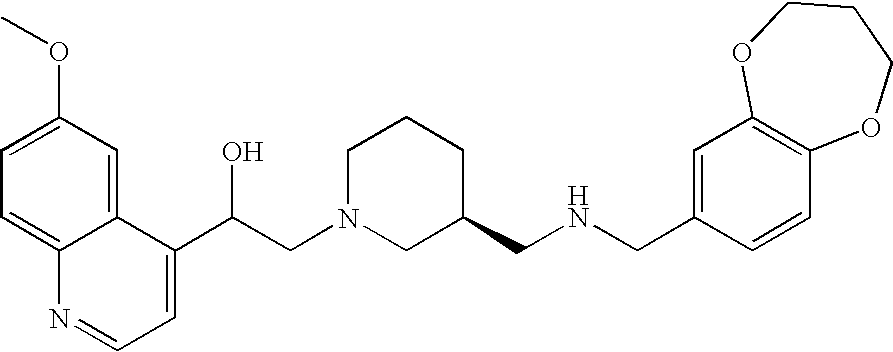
C1=C(OC)C=C2C(=C1)N=CC=C2C(CN1CC(CNCC2=CC3=C(C=C2)OCCCO3)CCC1)O
